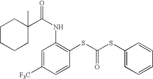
C1CCCC(C)(C(NC2=C(SC(=O)SC3=CC=CC=C3)C=CC([F3C])=C2)=O)C1
